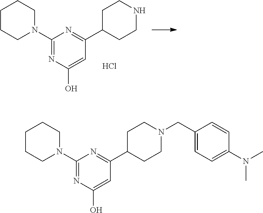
C1(N2CCCCC2)=NC(O)=CC(C2CCN(CC3=CC=C(N(C)C)C=C3)CC2)=N1.C1(N2CCCCC2)=NC(O)=CC(C2CCNCC2)=N1.Cl
